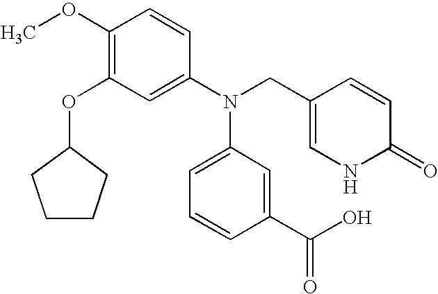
C1(OC)=C(OC2CCCC2)C=C(N(CC2=CNC(=O)C=C2)C2=CC=CC(C(=O)O)=C2)C=C1
